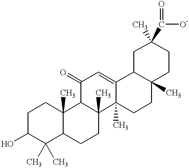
C1C(O)C(C)(C)C2C(C)(C1)C1C(C)(CC2)C2(C)C(=CC1=O)C1C(C)(CC2)CCC(C)(C(=O)[O-])C1
